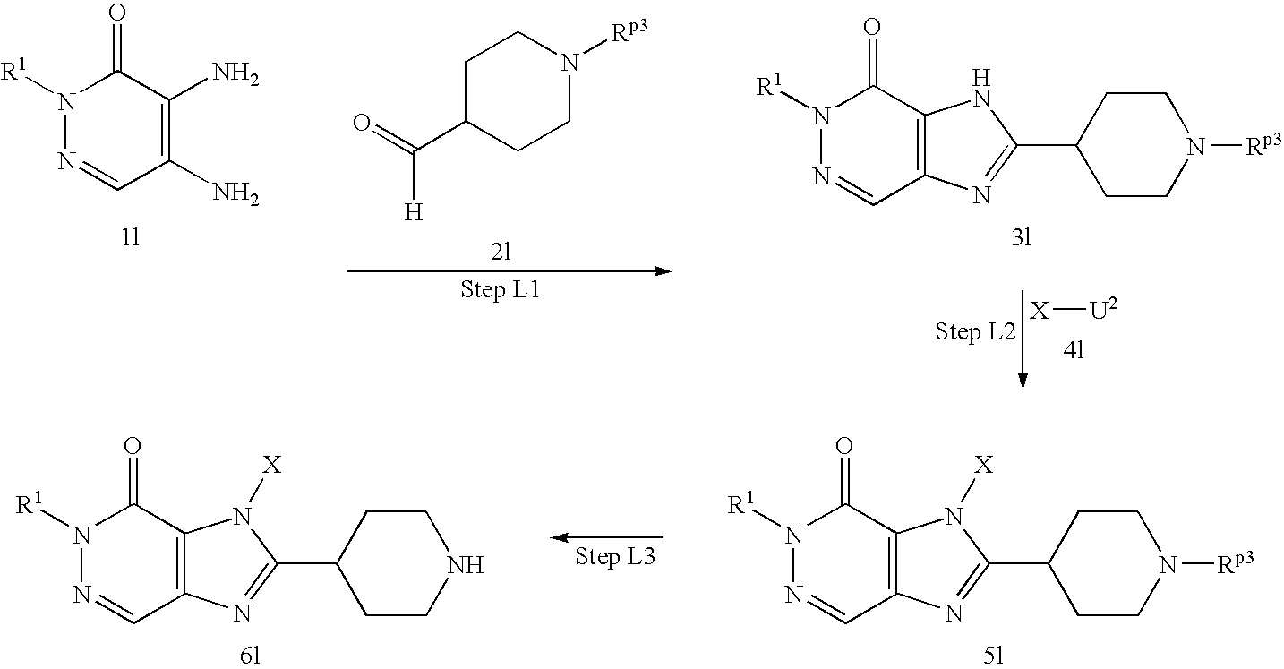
N1([R1])N=CC(N)=C(N)C1=O.O=C([H])C1CCN([Rp3])CC1.N1([R1])N=CC2=C(C1=O)NC(C1CCN([Rp3])CC1)=N2.[X][U2].N1([R1])N=CC2=C(C1=O)N([X])C(C1CCN([Rp3])CC1)=N2.N1([R1])N=CC2=C(C1=O)N([X])C(C1CCNCC1)=N2
